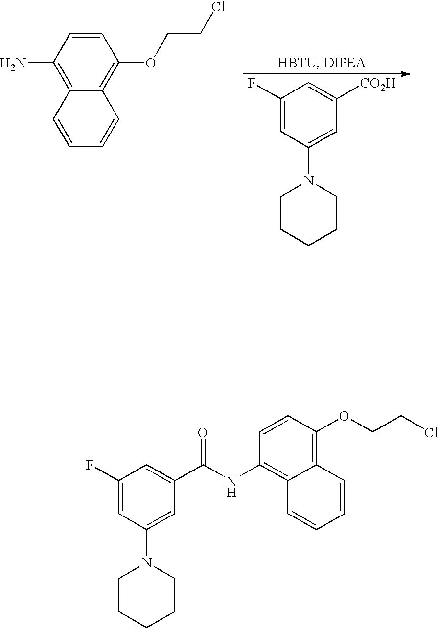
C1(F)=CC(N2CCCCC2)=CC([CO2H])=C1.C1=CC(N)=C2C(=C1OCCCl)C=CC=C2.C1(F)=CC(N2CCCCC2)=CC(C(NC2=C3C(=C(OCCCl)C=C2)C=CC=C3)=O)=C1
